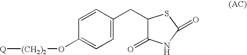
[Q][(CH2)2]OC1=CC=C(CC2C(=O)NC(=O)S2)C=C1
